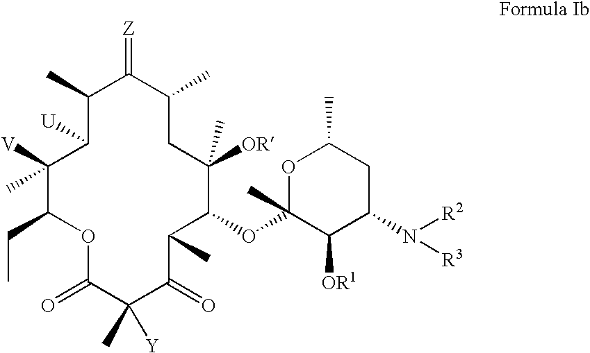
C1(C)C([U])C([V])(C)C(CC)OC(=O)C(C)([Y])C(=O)C(C)C(OC2(C)C([OR1])C(N([R2])[R3])CC(C)O2)C([OR])(C)CC(C)C1=[Z]
